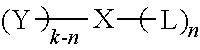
[(Y][X][L)n]
